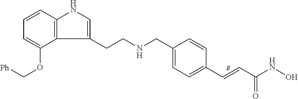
C(C1=CC=C(C=CC(NO)=O)C=C1)NCCC1=CNC2=C1C(OC[Ph])=CC=C2
